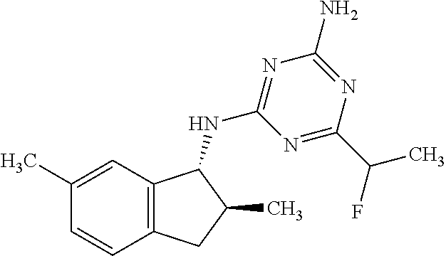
C1(C)=CC2=C(C=C1)CC(C)C2NC1=NC(N)=NC(C(F)C)=N1
